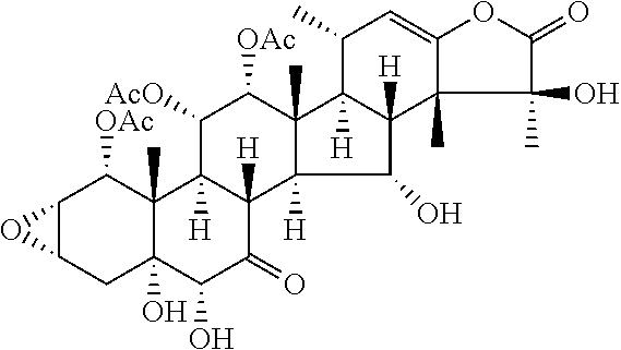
C12C(CC3(O)C(C)(C1[OAc])C1([H])C([H])(C(=O)C3O)C3([H])C(C)(C([OAc])C1[AcO])C1([H])C([H])(C3O)C3(C)C(=CC1C)OC(=O)C3(C)O)O2
